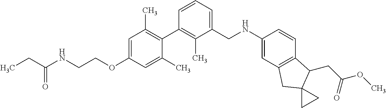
C1=C(OCCNC(CC)=O)C=C(C)C(C2=C(C)C(CNC3=CC4=C(C=C3)C(CC(OC)=O)C3(C4)CC3)=CC=C2)=C1C
